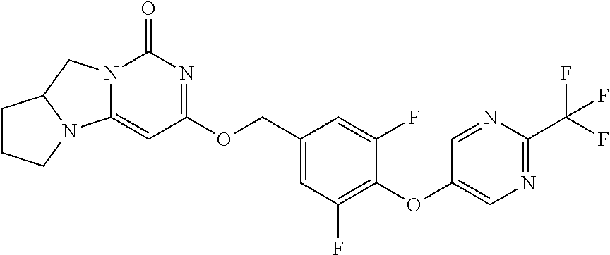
C1(COC2=NC(=O)N3C(=C2)N2C(C3)CCC2)=CC(F)=C(OC2=CN=C(C(F)(F)F)N=C2)C(F)=C1
